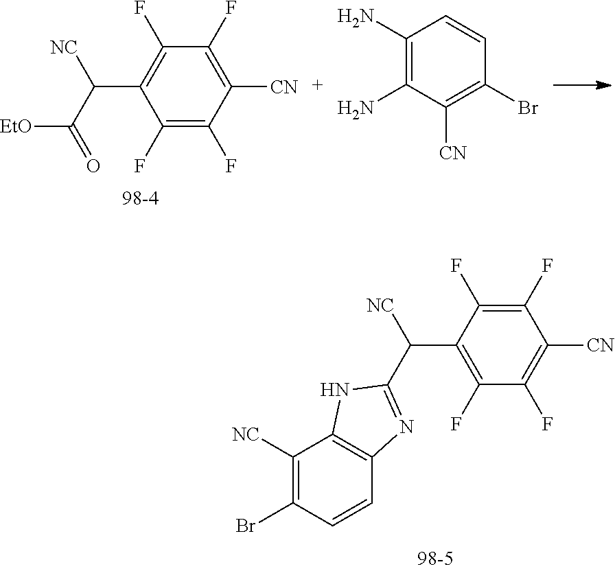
C1(F)=C(F)C([CN])=C(F)C(F)=C1C(C([EtO])=O)[NC].C1(N)=C(N)C([CN])=C(Br)C=C1.C1(F)=C(C(C2=NC3=C(N2)C([NC])=C(Br)C=C3)[NC])C(F)=C(F)C([CN])=C1F
